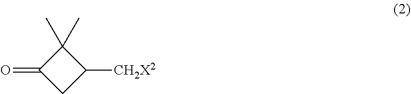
O=C1CC([CH2X2])C1(C)C
